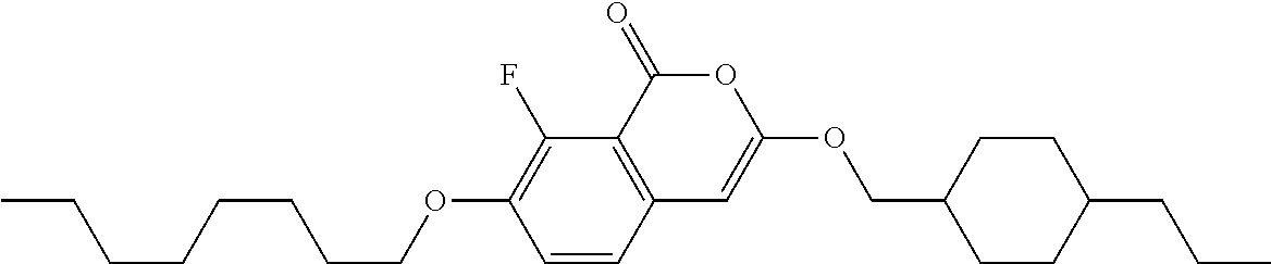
C1=CC2=C(C(F)=C1OCCCCCCCC)C(=O)OC(OCC1CCC(CCC)CC1)=C2
